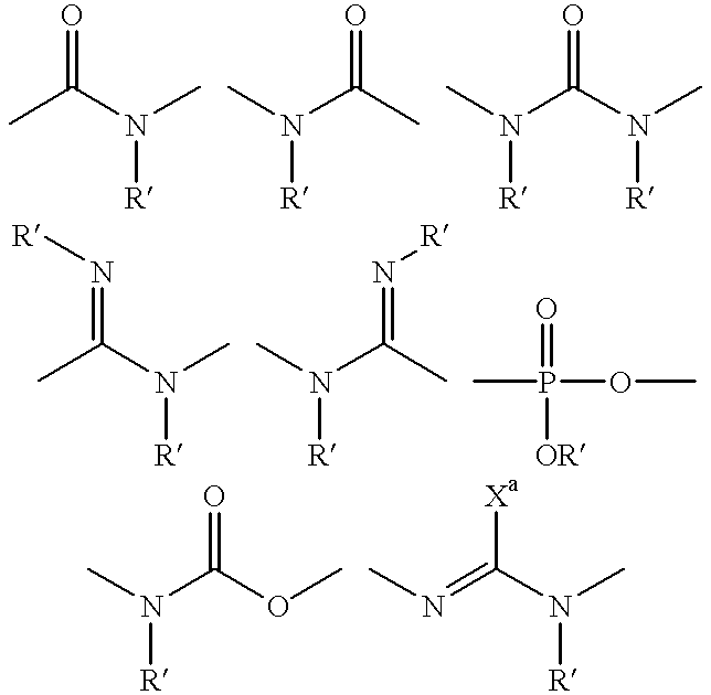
O=C(C)N(C)[R].O=C(C)N(C)[R].O=C(N(C)[R])N(C)[R].N(=C(C)N(C)[R])[R].N(=C(C)N(C)[R])[R].P(C)(OC)(=O)[OR].O=C(OC)N(C)[R].[Xa]C(N(C)[R])=NC
